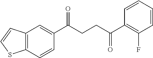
C12=C(C=CC(C(CCC(C3=C(F)C=CC=C3)=O)=O)=C1)SC=C2
